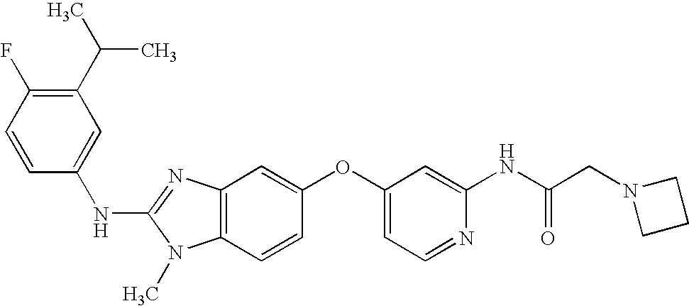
C1(C(C)C)=C(F)C=CC(NC2=NC3=C(N2C)C=CC(OC2=CC=NC(NC(CN4CCC4)=O)=C2)=C3)=C1
